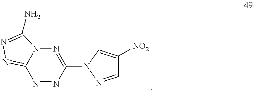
N12C(=NN=C1N)N=NC(N1N=CC([NO2])=C1)=N2
